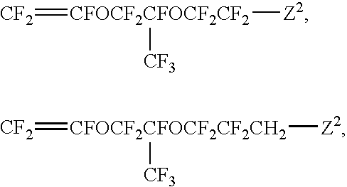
[CF2]=[CFOCF2CFOCF2CF2]([CF3])[Z2].[CF2]=[CFOCF2CFOCF2CF2CH2]([CF3])[Z2]
